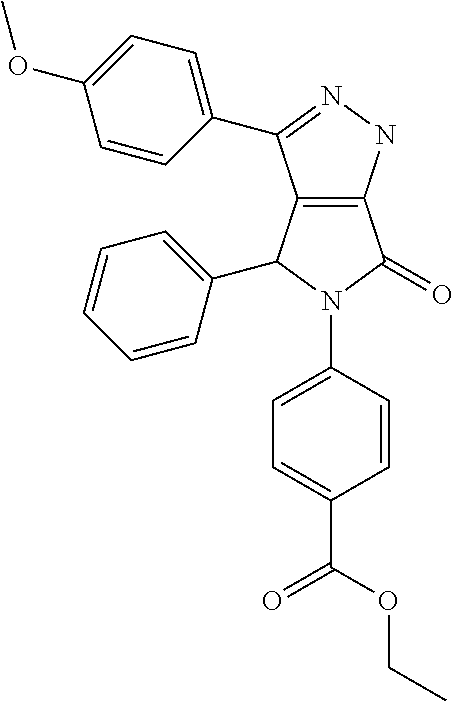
C12=C(NN=C1C1=CC=C(OC)C=C1)C(=O)N(C1=CC=C(C(=O)OCC)C=C1)C2C1=CC=CC=C1
